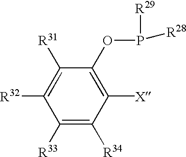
C1([R33])=C([R34])C([X])=C(OP([R29])[R28])C([R31])=C1[R32]
